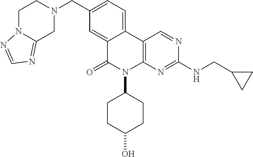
C12=CC=C(CN3CCN4C(=NC=N4)C3)C=C1C(=O)N(C1CCC(O)CC1)C1=C2C=NC(NCC2CC2)=N1
